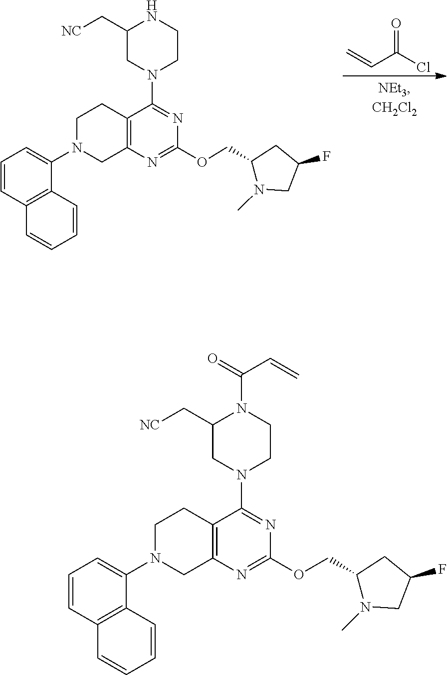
C1=CC2=C(C(N3CC4=C(CC3)C(N3CCN(C(=O)C=C)C(C[NC])C3)=NC(OCC3N(C)CC(F)C3)=N4)=C1)C=CC=C2.C1=CC2=C(C(N3CC4=C(CC3)C(N3CCNC(C[NC])C3)=NC(OCC3N(C)CC(F)C3)=N4)=C1)C=CC=C2.C=CC(Cl)=O
